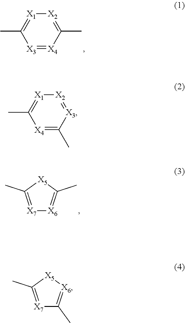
[X1]1=C(C)[X3]=[X4]C(C)=[X2]1.[X7]1=C(C)[X5]C(C)=[X6]1.[X1]1=C(C)[X4]=C(C)[X3]=[X2]1.[X7]1=C(C)[X5][X6]=C1C
